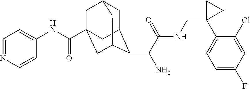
C1C2C(C(C(NCC3(C4=CC=C(F)C=C4Cl)CC3)=O)N)C3CC(C(NC4=CC=NC=C4)=O)(CC1C3)C2
